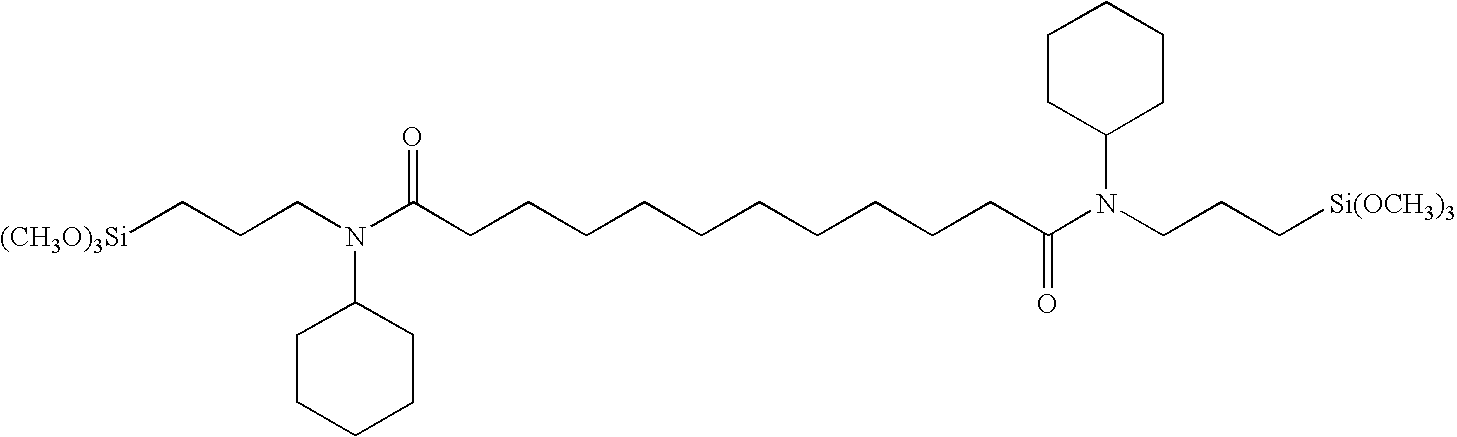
[(CH3O)3Si]CCCN(C(CCCCCCCCCCC(N(CCC[Si(OCH3)3])C1CCCCC1)=O)=O)C1CCCCC1
